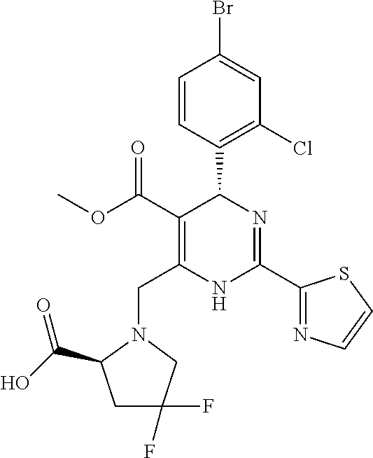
C1=CC(C2C(C(=O)OC)=C(CN3C(C(O)=O)CC(F)(F)C3)NC(C3=NC=CS3)=N2)=C(Cl)C=C1Br
